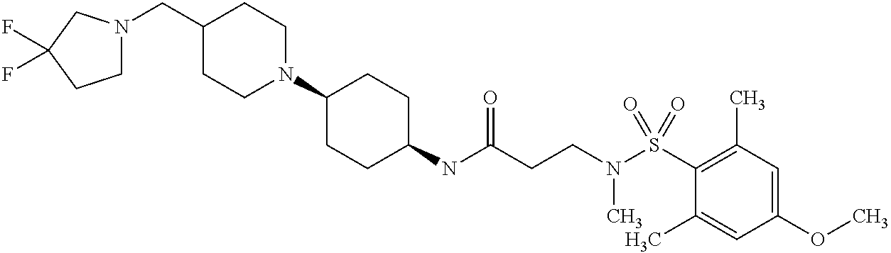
C1(NC(CCN(S(C2=C(C)C=C(OC)C=C2C)(=O)=O)C)=O)CCC(N2CCC(CN3CCC(F)(F)C3)CC2)CC1
